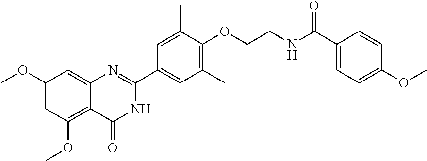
C1(OC)=CC(OC)=C2C(=C1)N=C(C1=CC(C)=C(OCCNC(C3=CC=C(OC)C=C3)=O)C(C)=C1)NC2=O
